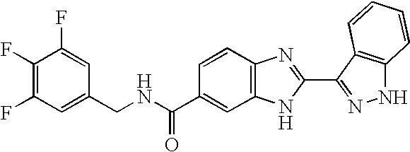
C1=CC2=C(C=C1C(NCC1=CC(F)=C(F)C(F)=C1)=O)NC(C1=NNC3=C1C=CC=C3)=N2
